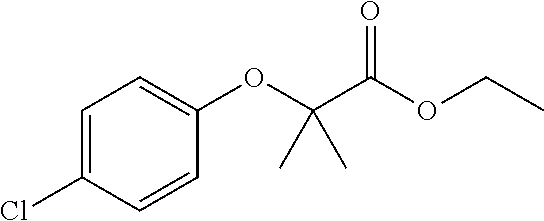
ClC1=CC=C(OC(C(OCC)=O)(C)C)C=C1
